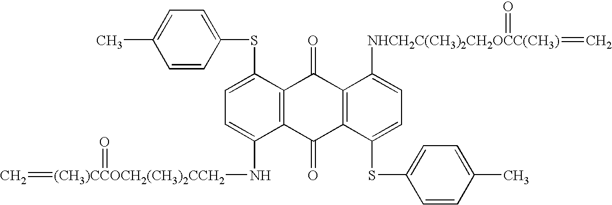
CC1=CC=C(SC2=CC=C(N[(CH3)CCOCH2(CH3)2CCH2](=C)=O)C3=C2C(=O)C2=C(C3=O)C(SC3=CC=C(C)C=C3)=CC=C2[NHCH2C(CH3)2CH2OCC(CH3)](=C)=O)C=C1
